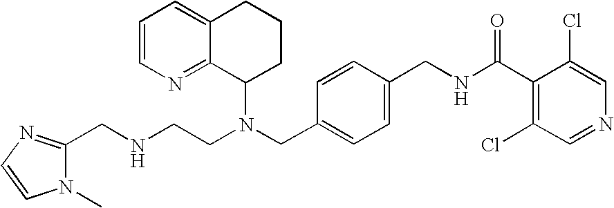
N(CC1=CC=C(CNC(C2=C(Cl)C=NC=C2Cl)=O)C=C1)(C1CCCC2=CC=CN=C12)CCNCC1=NC=CN1C
